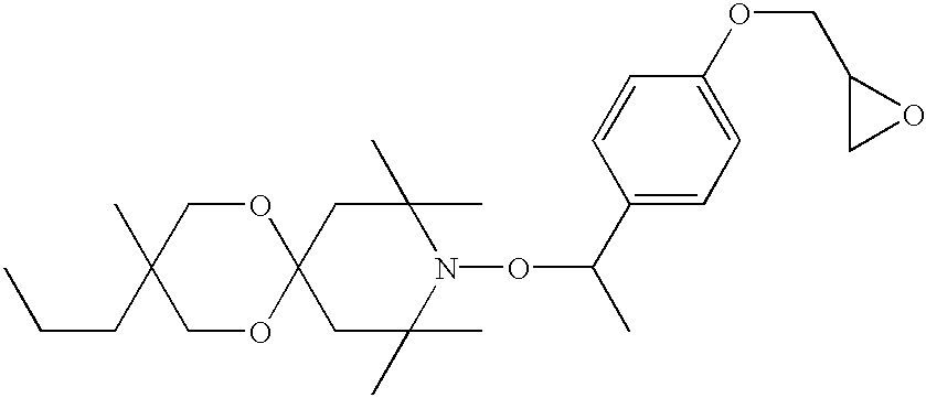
C1C(C)(C)N(OC(C)C2=CC=C(OCC3CO3)C=C2)C(C)(C)CC12OCC(C)(CCC)CO2
